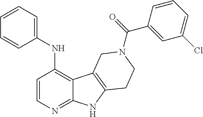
C1=CC=C(NC2=C3C(=NC=C2)NC2=C3CN(C(=O)C3=CC(Cl)=CC=C3)CC2)C=C1
